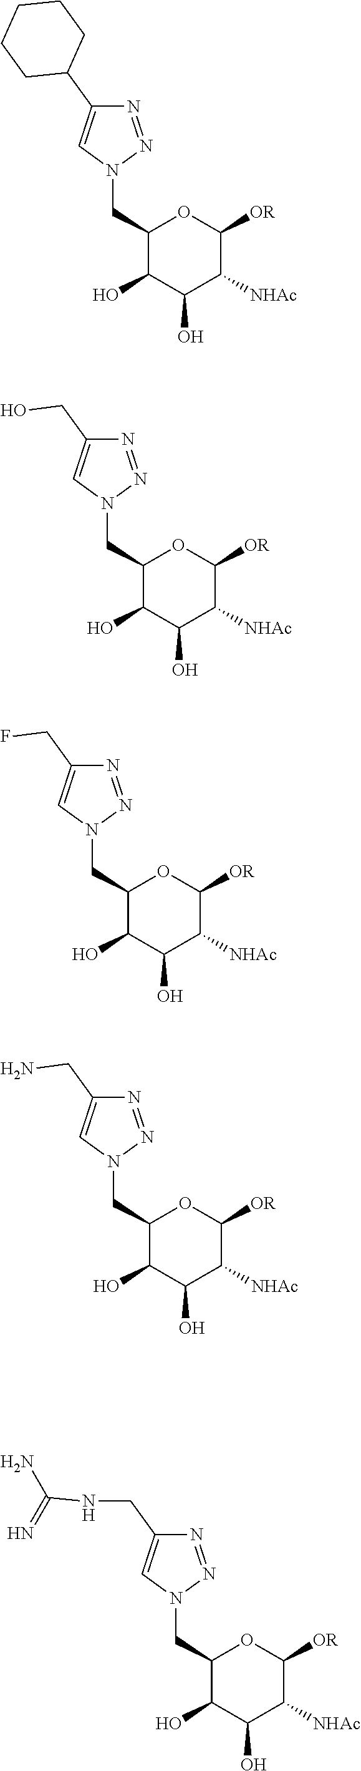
C1(CN2N=NC(C3CCCCC3)=C2)C(O)C(O)C([NHAc])C([OR])O1.C1(CN2N=NC(CO)=C2)C(O)C(O)C([NHAc])C([OR])O1.C1(CN2N=NC(CF)=C2)C(O)C(O)C([NHAc])C([OR])O1.C1(CN2N=NC(CN)=C2)C(O)C(O)C([NHAc])C([OR])O1.C1(CN2N=NC(CNC(N)=N)=C2)C(O)C(O)C([NHAc])C([OR])O1
